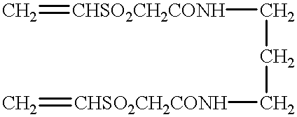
C=[CHSO2CH2CONH]CCC[CHSO2CH2CONH]=C
